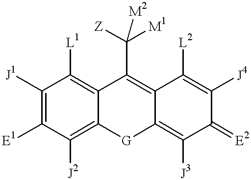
C1([J1])=C([E1])C([J2])=C2C(=C1[L1])C(C([Z])([M1])[M2])=C1C(=C([J3])C(=[E2])C([J4])=C1[L2])[G]2
